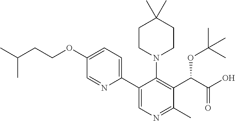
C(CCOC1=CC=C(C2=CN=C(C)C(C(C(O)=O)OC(C)(C)C)=C2N2CCC(C)(C)CC2)N=C1)(C)C
